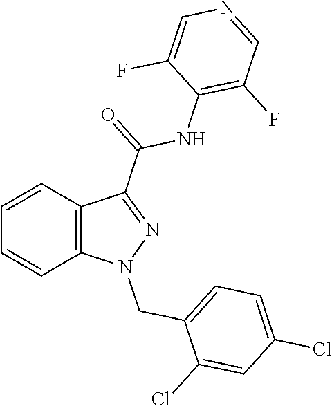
C1=CC2=C(C=C1)N(CC1=CC=C(Cl)C=C1Cl)N=C2C(NC1=C(F)C=NC=C1F)=O
